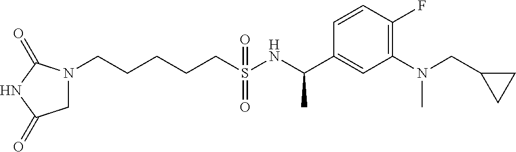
N1(CCCCCS(NC(C2=CC(N(CC3CC3)C)=C(F)C=C2)C)(=O)=O)CC(=O)NC1=O
